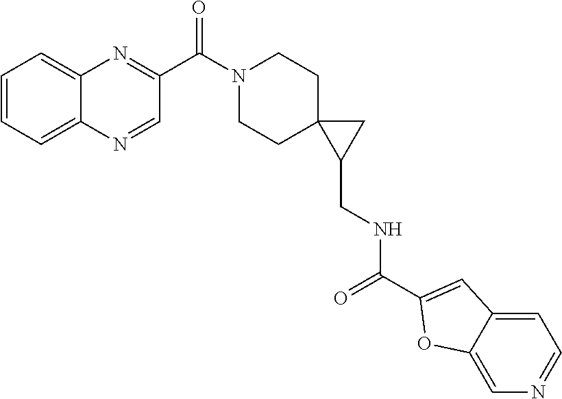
C1CN(C(C2=NC3=CC=CC=C3N=C2)=O)CCC12C(CNC(C1=CC3=CC=NC=C3O1)=O)C2
